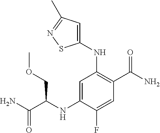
C1(NC(C(N)=O)COC)=CC(NC2=CC(C)=NS2)=C(C(N)=O)C=C1F
